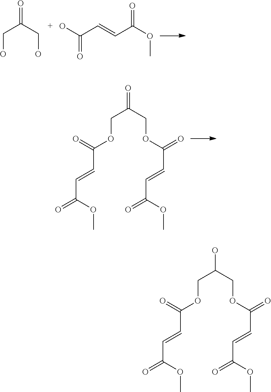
C(C(OC)=O)=CC(O)=O.OCC(=O)CO.O=C(OC)C=CC(OCC(COC(C=CC(=O)OC)=O)=O)=O.O=C(OC)C=CC(OCC(COC(C=CC(=O)OC)=O)O)=O
